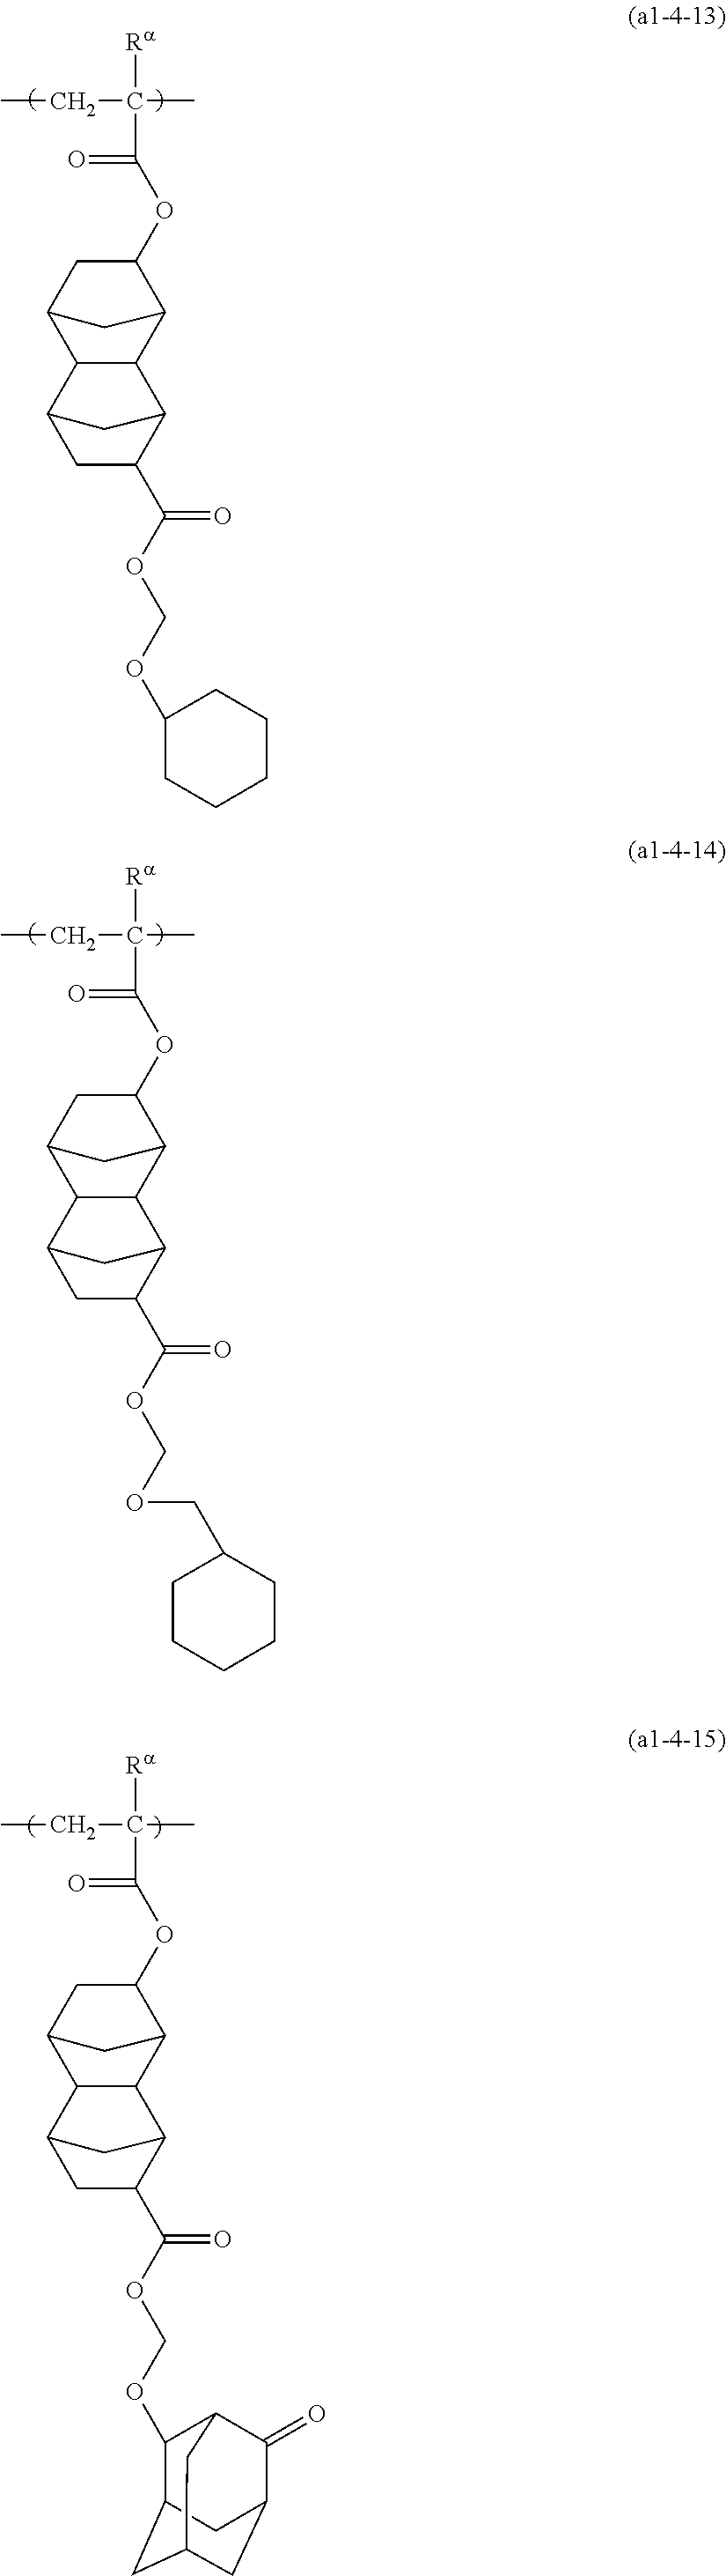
CCC(C)([Ra])C(=O)OC1C2C3C(C(C1)C2)C1CC(C(OCOC2CCCCC2)=O)C3C1.CCC(C)([Ra])C(=O)OC1C2C3C(C(C1)C2)C1CC(C(OCOCC2CCCCC2)=O)C3C1.CCC(C)([Ra])C(=O)OC1C2C3C(C(C1)C2)C1CC(C(OCOC2C4CC5CC(C(=O)C2C5)C4)=O)C3C1
